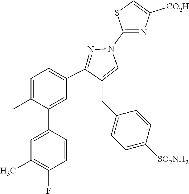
C1=C(C)C(C2=CC(C)=C(F)C=C2)=CC(C2=NN(C3=NC([CO2H])=CS3)C=C2CC2=CC=C([SO2NH2])C=C2)=C1
